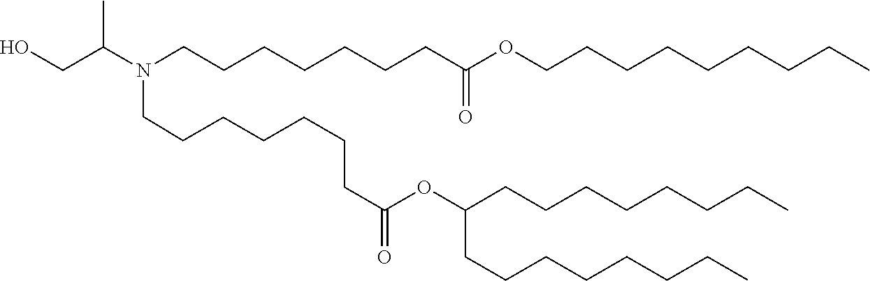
C(CCC)CCCCC(OC(CCCCCCCN(CCCCCCCC(=O)OCCCCCCCCC)C(CO)C)=O)CCCCCCCC
